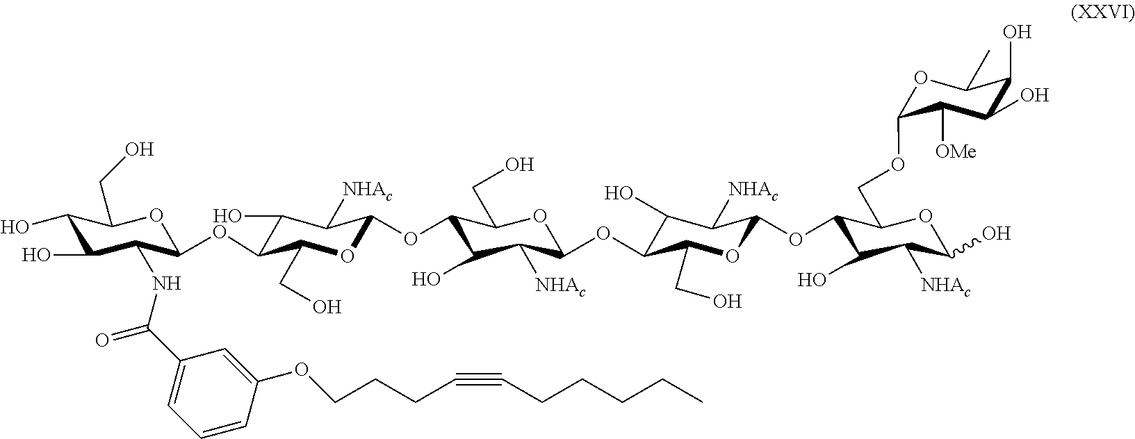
C1(C(NC2C(O)C(O)C(CO)OC2OC2C(O)C([NHAc])C(OC3C(O)C([NHAc])C(OC4C(O)C([NHAc])C(OC5C(O)C([NHAc])C(O)OC5COC5OC(C)C(O)C(O)C5[OMe])OC4CO)OC3CO)OC2CO)=O)=CC=CC(OCCCC#CCCCCC)=C1
